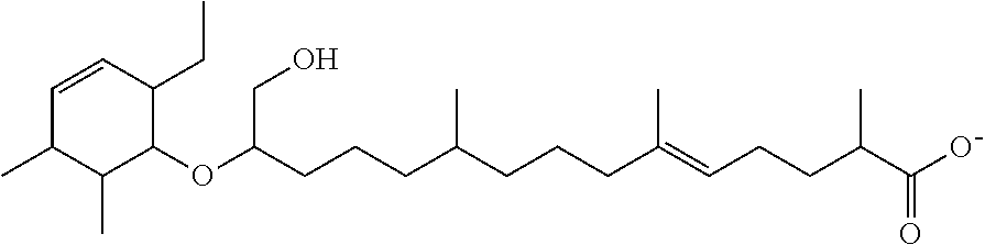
C(C(=CCCC(C)C(O)=O)C)CCC(CCCC(CO)OC1C(CC)C=CC(C)C1C)C
